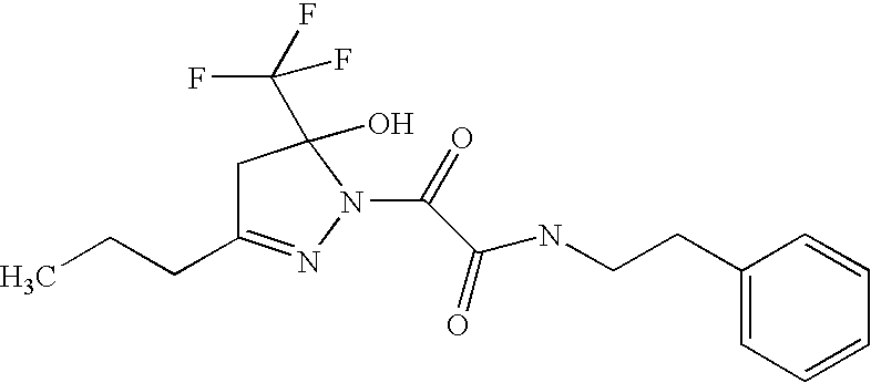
C1C(CCC)=NN(C(C(NCCC2=CC=CC=C2)=O)=O)C1(C(F)(F)F)O
